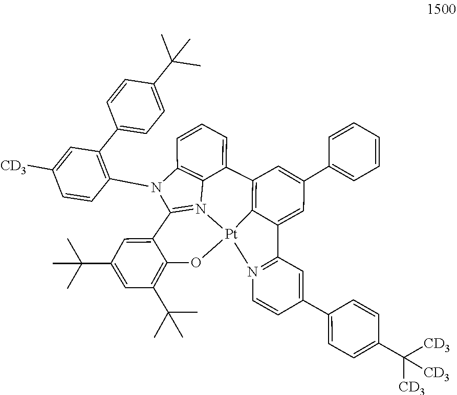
[Pt]123C4=C(C5=CC=CC6=C5N1=C(N6C1=C(C5=CC=C(C(C)(C)C)C=C5)C=C([CD3])C=C1)C1=CC(C(C)(C)C)=CC(C(C)(C)C)=C1O2)C=C(C1=CC=CC=C1)C=C4C1=N3C=CC(C2=CC=C(C([CD3])([CD3])[CD3])C=C2)=C1
